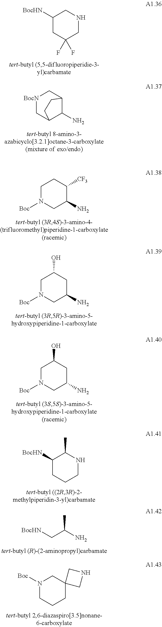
C1([BocHN])CC(F)(F)CNC1.[BocN]1CC2C(N)C(C1)CC2.C1N([Boc])CC(N)C([CF3])C1.C1N([Boc])CC(N)CC1O.C1N([Boc])CC(N)CC1O.C1([BocHN])CCCNC1C.[BocHN]CC(N)C.N1([Boc])CCCC2(C1)CNC2
